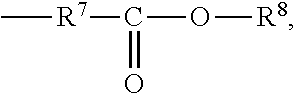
C[R7]C(O[R8])=O
